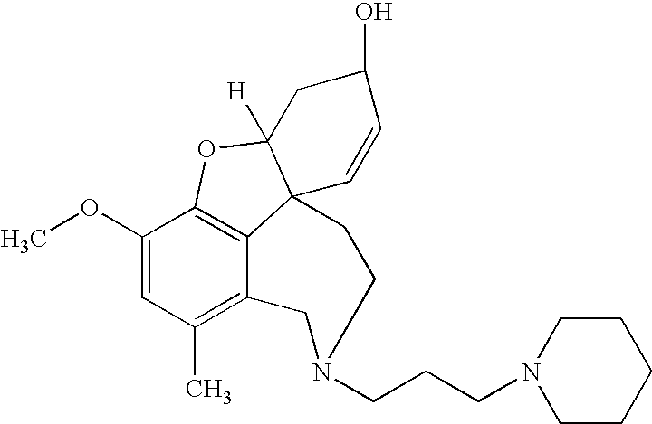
C12=C3C(OC)=CC(C)=C1CN(CCCN1CCCCC1)CCC21C([H])(O3)CC(O)C=C1
